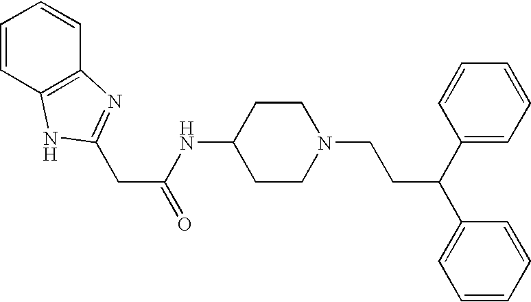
C1(NC(CC2=NC3=C(C=CC=C3)N2)=O)CCN(CCC(C2=CC=CC=C2)C2=CC=CC=C2)CC1
